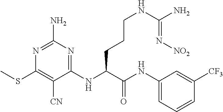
N1=C(N)N=C(NC(C(NC2=CC=CC([CF3])=C2)=O)CCCNC(N)=N[NO2])C([CN])=C1SC
